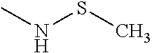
CNSC
